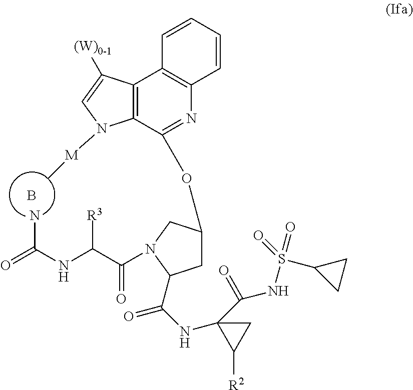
B.C1=CC=CC2=C1C1=C(C(OC3CC(C(NC4(C(NS(=O)(C5CC5)=O)=O)C([R2])C4)=O)N(C(C(NC(N)=O)[R3])=O)C3)=N2)N([M]C)C=C1[(W)0-1]
